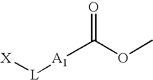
[X][L][A1]C(OC)=O
